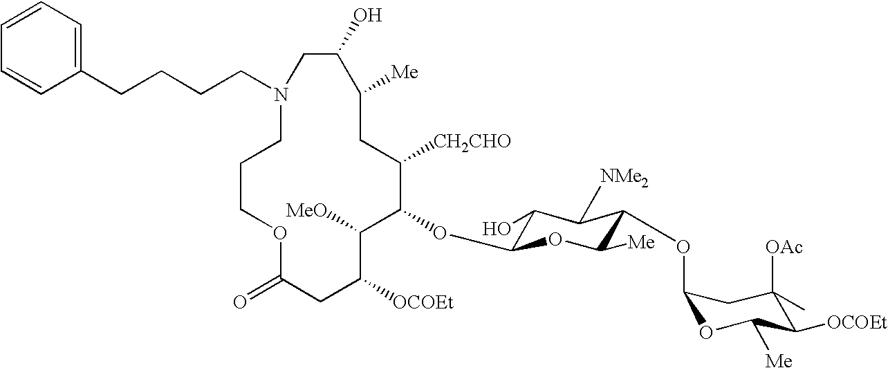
N1(CCCCC2=CC=CC=C2)CCCOC(=O)CC([OCOEt])C([MeO])C(OC2C(O)C([NMe2])C(OC3OC([Me])C([OCOEt])C([OAc])(C)C3)C([Me])O2)C([CH2CHO])CC([Me])C(O)C1
